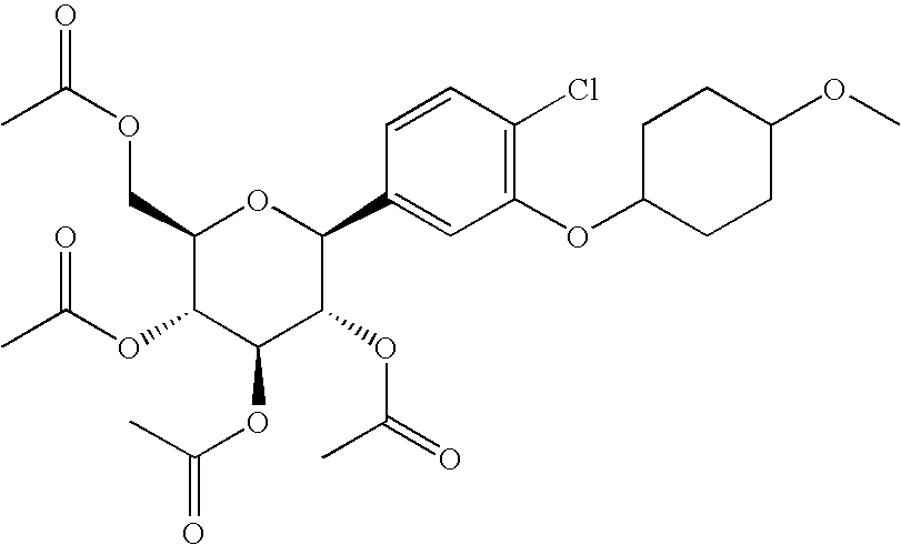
C1(COC(C)=O)C(OC(C)=O)C(OC(C)=O)C(OC(C)=O)C(C2=CC(OC3CCC(OC)CC3)=C(Cl)C=C2)O1
